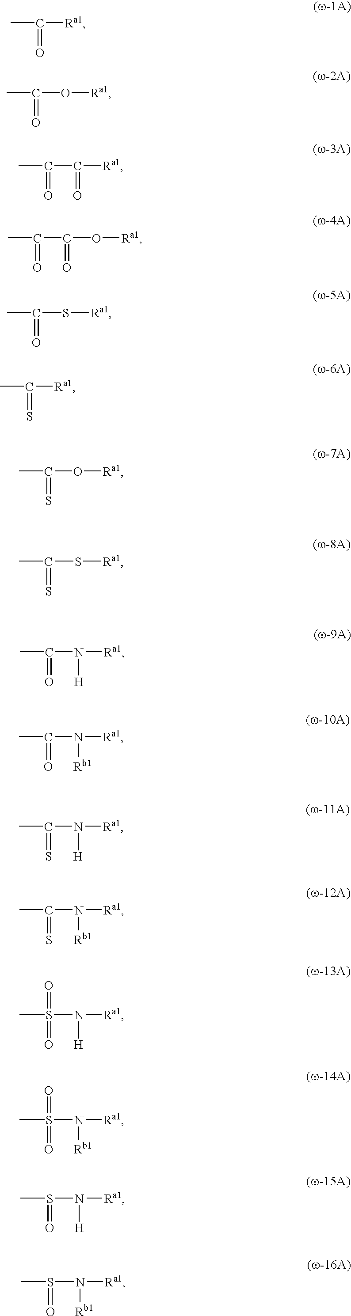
CC(=O)[Ra1].CC(O[Ra1])=O.CC(C([Ra1])=O)=O.CC(C(O[Ra1])=O)=O.CC(S[Ra1])=O.CC([Ra1])=S.CC(O[Ra1])=S.CC(S[Ra1])=S.CC(N([Ra1])[H])=O.CC(N([Ra1])[Rb1])=O.CC(N([Ra1])[H])=S.CC(N([Ra1])[Rb1])=S.CS(N([Ra1])[H])(=O)=O.CS(N([Ra1])[Rb1])(=O)=O.CS(N([Ra1])[H])=O.CS(N([Ra1])[Rb1])=O
